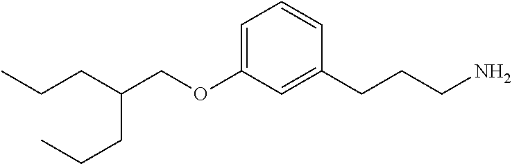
C(OC1=CC=CC(CCCN)=C1)C(CCC)CCC
